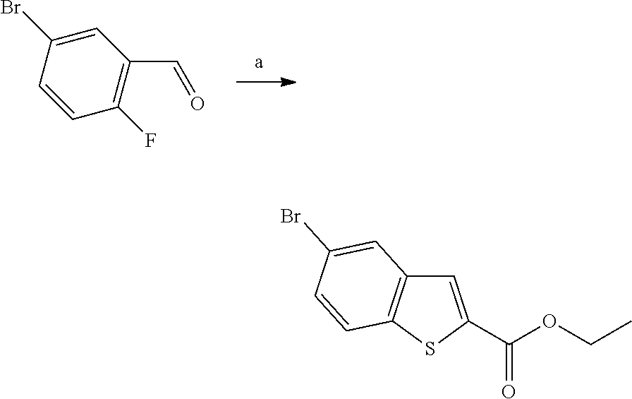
C1=C(Br)C=CC(F)=C1C=O.C1=C(C(OCC)=O)SC2=C1C=C(Br)C=C2
